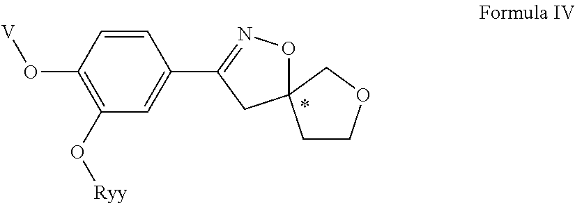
C1=CC(O[V])=C(O[Ryy])C=C1C1=NOC2(C1)CCOC2
